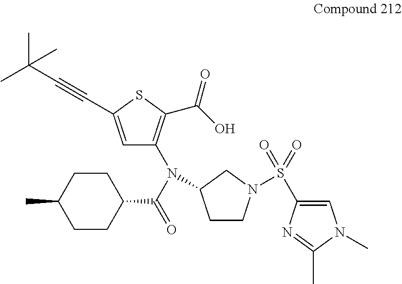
C1=C(C#CC(C)(C)C)SC(C(O)=O)=C1N(C1CCN(S(C2=CN(C)C(C)=N2)(=O)=O)C1)C(C1CCC(C)CC1)=O
